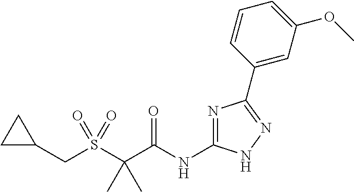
S(C(C(NC1=NC(C2=CC(OC)=CC=C2)=NN1)=O)(C)C)(=O)(=O)CC1CC1
